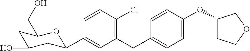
C1(CC2=CC=C(OC3CCOC3)C=C2)=C(Cl)C=CC(C2CC(O)CC(CO)O2)=C1
